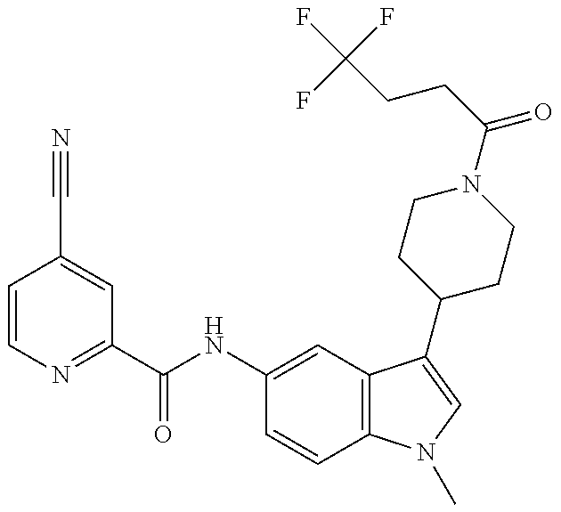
C1=CN=C(C(NC2=CC3=C(C=C2)N(C)C=C3C2CCN(C(=O)CCC(F)(F)F)CC2)=O)C=C1C#N
